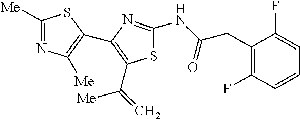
S1C(NC(=O)CC2=C(F)C=CC=C2F)=NC(C2=C([Me])N=C([Me])S2)=C1C(=C)[Me]
